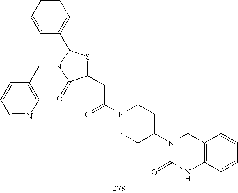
C1(CC(N2CCC(N3C(=O)NC4=C(C3)C=CC=C4)CC2)=O)SC(C2=CC=CC=C2)N(CC2=CN=CC=C2)C1=O
